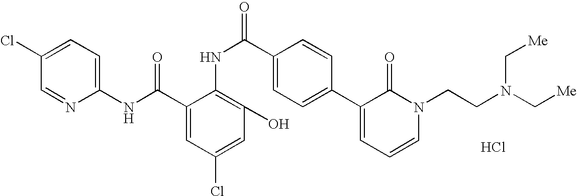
C1(NC(C2=CC(Cl)=CC(O)=C2NC(C2=CC=C(C3=CC=CN(CCN(C[Me])C[Me])C3=O)C=C2)=O)=O)=CC=C(Cl)C=N1.Cl
